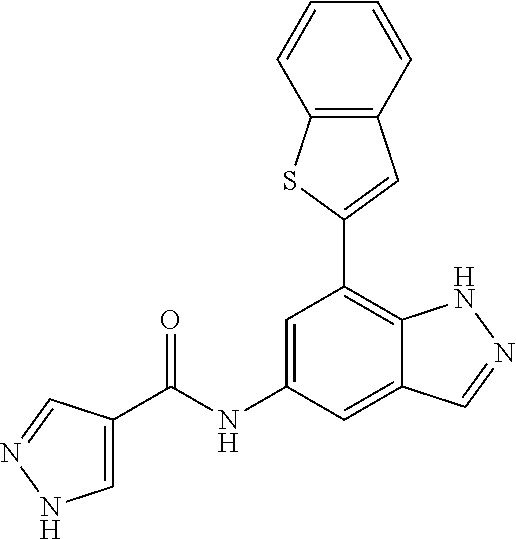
C1=C(NC(=O)C2=CNN=C2)C=C2C(=C1C1=CC3=C(S1)C=CC=C3)NN=C2
